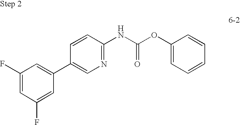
C1(C2=CC(F)=CC(F)=C2)=CN=C(NC(OC2=CC=CC=C2)=O)C=C1
